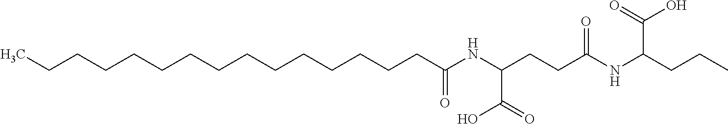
CCCCCCCCCCCCCCCC(NC(CCC(NC(CCC)C(O)=O)=O)C(O)=O)=O
